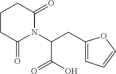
C1(CC(N2C(=O)CCCC2=O)C(O)=O)=CC=CO1
